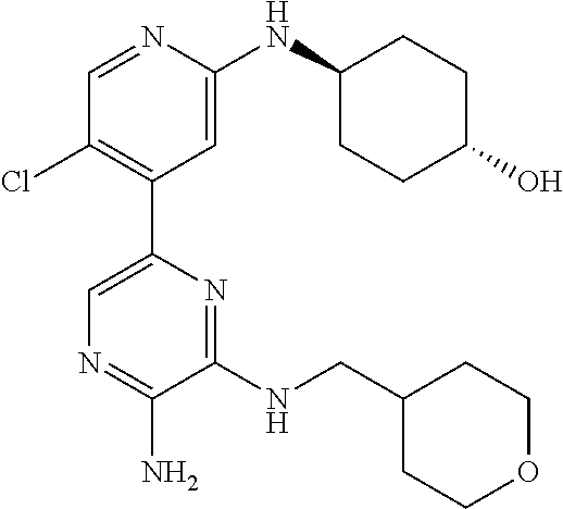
C1=NC(NC2CCC(O)CC2)=CC(C2=CN=C(N)C(NCC3CCOCC3)=N2)=C1Cl
